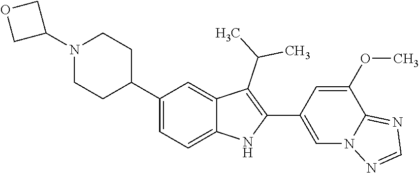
C1N(C2COC2)CCC(C2=CC=C3C(=C2)C(C(C)C)=C(C2=CN4C(=NC=N4)C(OC)=C2)N3)C1
